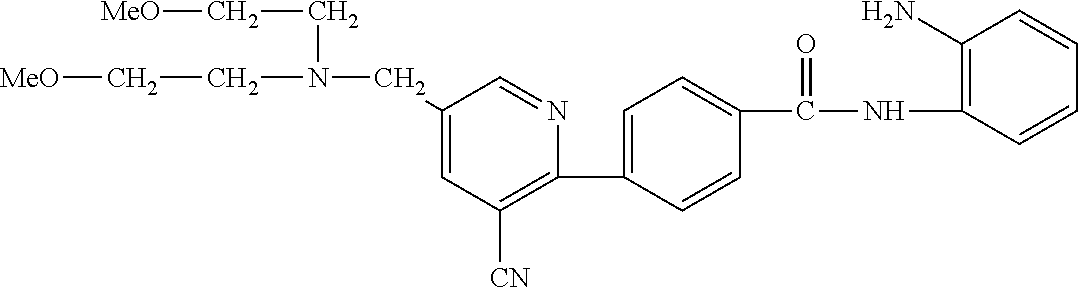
C1(C2=CC=C(C(NC3=C(N)C=CC=C3)=O)C=C2)=C([CN])C=C(CN(CC[MeO])CC[MeO])C=N1
